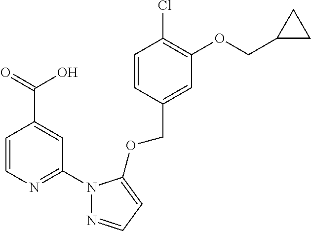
C1=CC(COC2=CC=NN2C2=NC=CC(C(=O)O)=C2)=CC(OCC2CC2)=C1Cl
